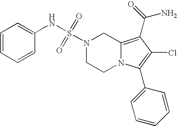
S(N1CCN2C(=C(C(N)=O)C(Cl)=C2C2=CC=CC=C2)C1)(=O)(=O)NC1=CC=CC=C1
